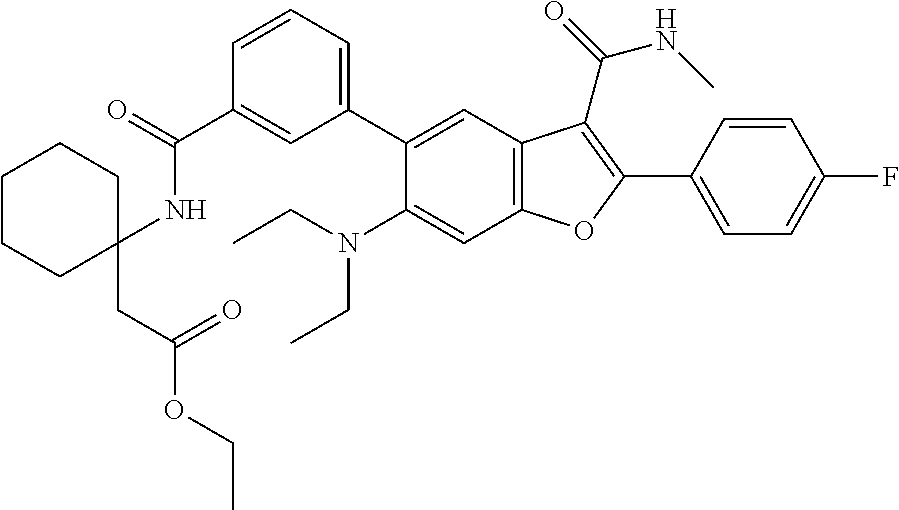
C1(C(=O)NC2(CC(OCC)=O)CCCCC2)=CC(C2=CC3=C(C=C2N(CC)CC)OC(C2=CC=C(F)C=C2)=C3C(=O)NC)=CC=C1
